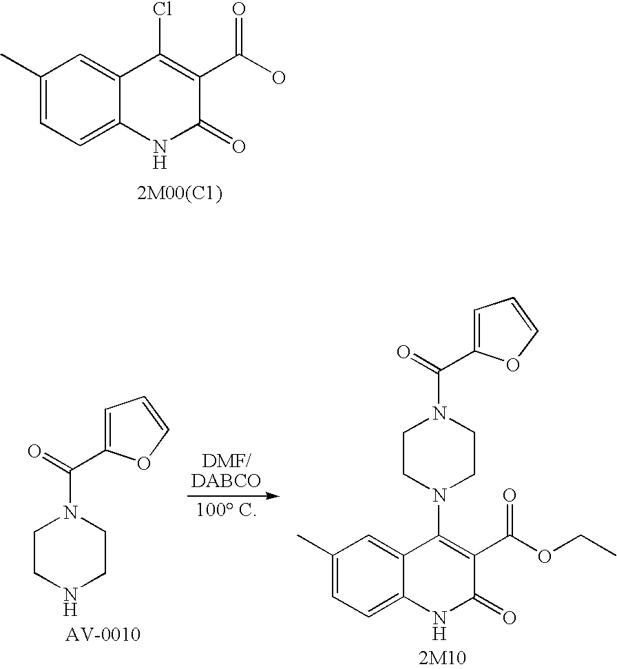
C1(C)=CC=C2C(=C1)C(Cl)=C(C(O)=O)C(=O)N2.C1CNCCN1C(=O)C1=CC=CO1.C1(C)=CC=C2C(=C1)C(N1CCN(C(=O)C3=CC=CO3)CC1)=C(C(OCC)=O)C(=O)N2
